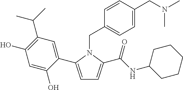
C1=C(C2=CC(C(C)C)=C(O)C=C2O)N(CC2=CC=C(CN(C)C)C=C2)C(C(NC2CCCCC2)=O)=C1
